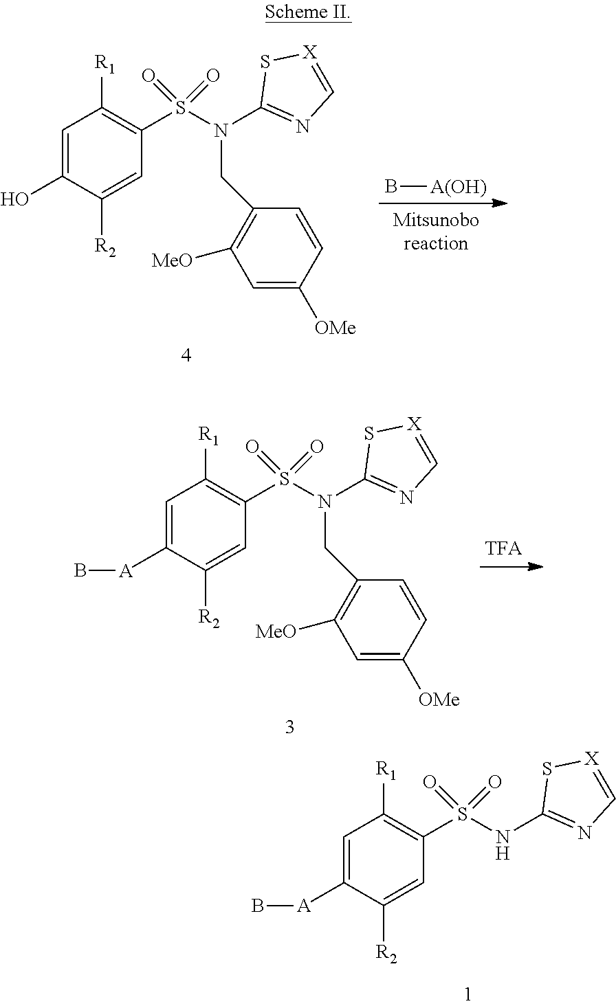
C1=C(O)C([R2])=CC(S(N(CC2=C([MeO])C=C([OMe])C=C2)C2=NC=[X]S2)(=O)=O)=C1[R1].B[A(OH)].C1=C([A]B)C([R2])=CC(S(N(CC2=C([MeO])C=C([OMe])C=C2)C2=NC=[X]S2)(=O)=O)=C1[R1].C1=C([A]B)C([R2])=CC(S(NC2=NC=[X]S2)(=O)=O)=C1[R1]
